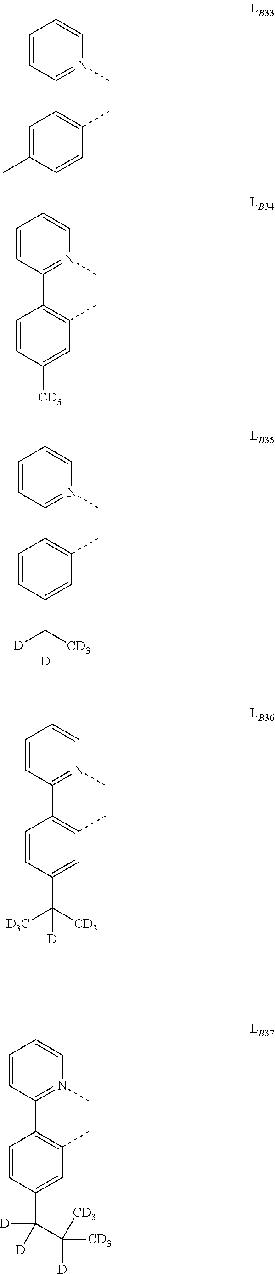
C1=CC(C2=C(C)C=CC(C)=C2)=N(C)C=C1.C1=CC(C2=C(C)C=C([CD3])C=C2)=N(C)C=C1.C1=CC(C2=C(C)C=C(C([CD3])([D])[D])C=C2)=N(C)C=C1.C1=CC(C2=C(C)C=C(C([CD3])([D3C])[D])C=C2)=N(C)C=C1.C1=CC(C2=C(C)C=C(C(C([D])([CD3])[CD3])([D])[D])C=C2)=N(C)C=C1
